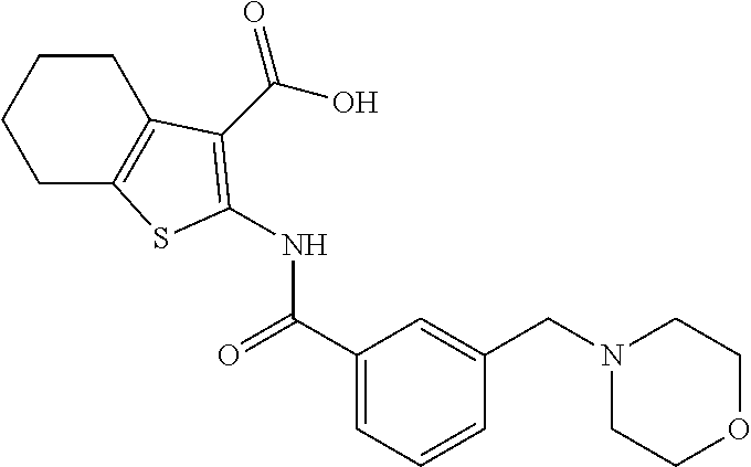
C1CC2=C(CC1)SC(NC(=O)C1=CC=CC(CN3CCOCC3)=C1)=C2C(O)=O
